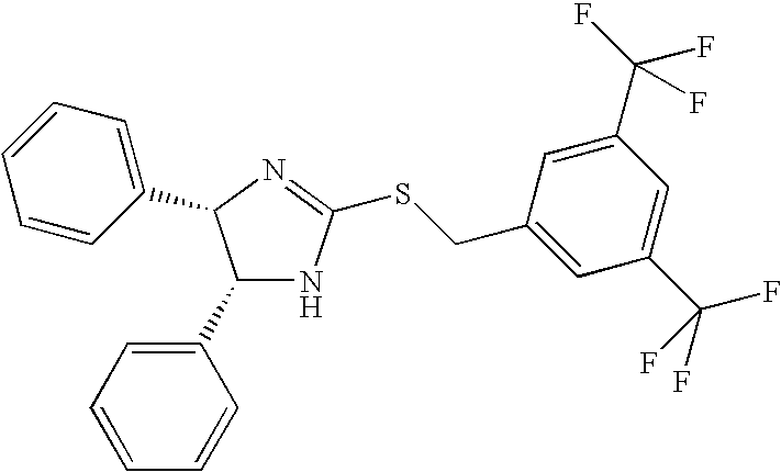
C1(C2=CC=CC=C2)NC(SCC2=CC(C(F)(F)F)=CC(C(F)(F)F)=C2)=NC1C1=CC=CC=C1
